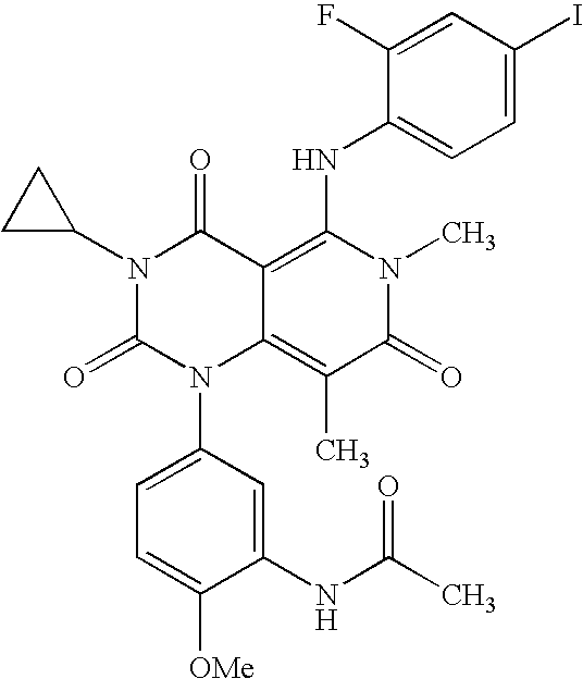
C1(NC(C)=O)=CC(N2C3=C(C)C(=O)N(C)C(NC4=CC=C(I)C=C4F)=C3C(=O)N(C3CC3)C2=O)=CC=C1[OMe]
